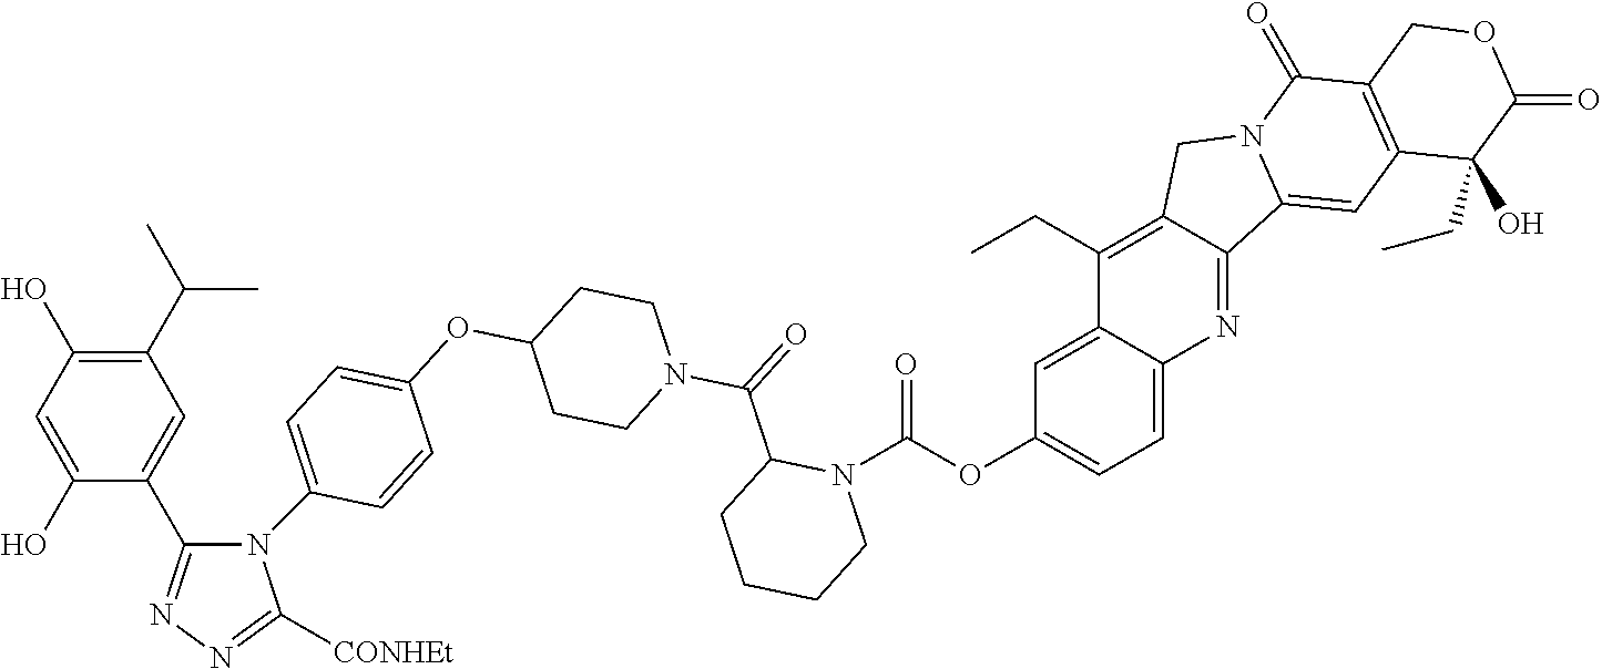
C1(C(C)C)=C(O)C=C(O)C(C2=NN=C([CONHEt])N2C2=CC=C(OC3CCN(C(=O)C4CCCCN4C(OC4=CC=C5C(=C4)C(CC)=C4C(=N5)C5=CC6=C(C(=O)N5C4)COC(=O)C6(O)CC)=O)CC3)C=C2)=C1
